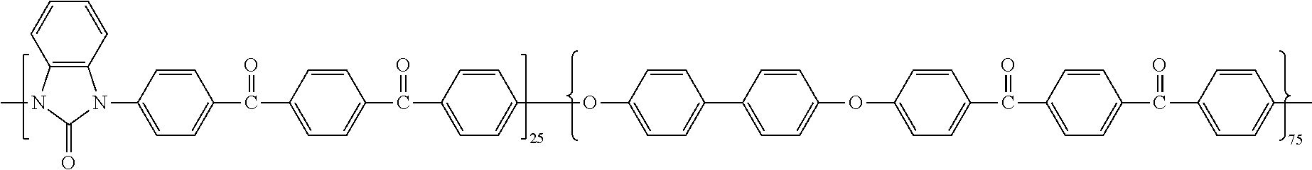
C12=C(N(C)C(=O)N1C1=CC=C(C(=O)C3=CC=C(C(=O)C4=CC=C(OC5=CC=C(C6=CC=C(OC7=CC=C(C(=O)C8=CC=C(C(=O)C9=CC=C(C)C=C9)C=C8)C=C7)C=C6)C=C5)C=C4)C=C3)C=C1)C=CC=C2
